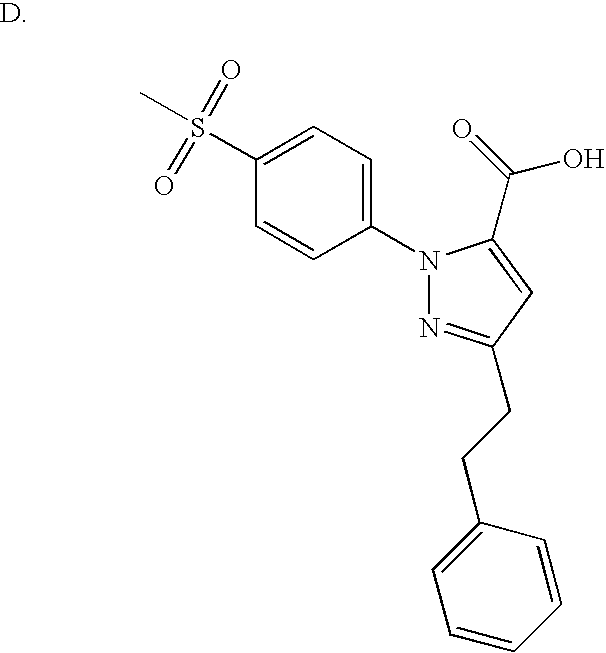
N1=C(CCC2=CC=CC=C2)C=C(C(=O)O)N1C1=CC=C(S(C)(=O)=O)C=C1
